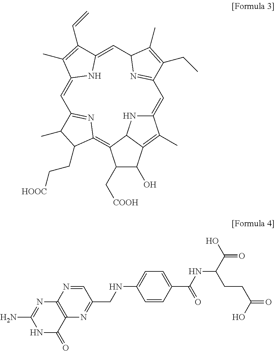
C1=C2NC(=CC3N=C(C(CC)=C3C)C=C3NC4C(=C3C)C(O)C(C[COOH])C4=C3N=C1C(C)C3CC[HOOC])C(C=C)=C2C.C12=C(C(=O)NC(N)=N1)N=C(CNC1=CC=C(C(=O)NC(CCC(O)=O)C(=O)O)C=C1)C=N2
